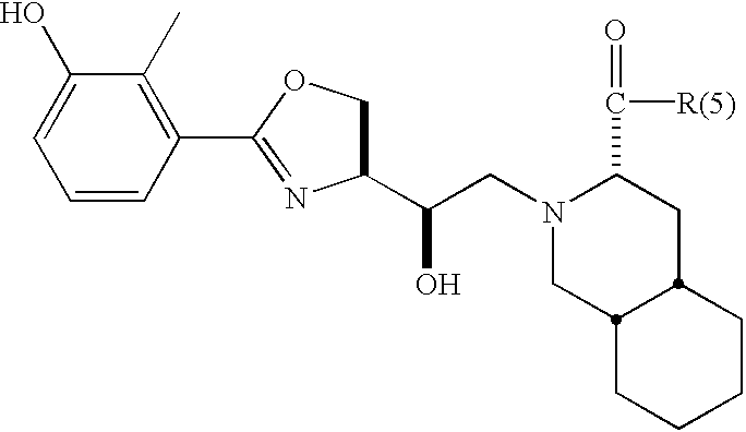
C1=CC(C2=NC(C(O)CN3CC4C(CC3C([R(5)])=O)CCCC4)CO2)=C(C)C(O)=C1
